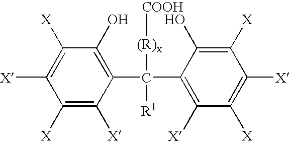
C1([X])=C([X])C(O)=C(C(C2=C([X])C([X])=C([X])C([X])=C2O)([(R)x][COOH])[R1])C([X])=C1[X]
